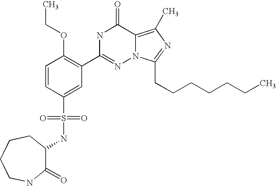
C1=CC(S(NC2C(=O)NCCCC2)(=O)=O)=CC(C2=NN3C(=C(C)N=C3CCCCCCC)C(=O)N2)=C1OCC
